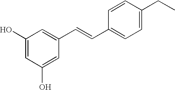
C1(O)=CC(O)=CC(C=CC2=CC=C(CC)C=C2)=C1
